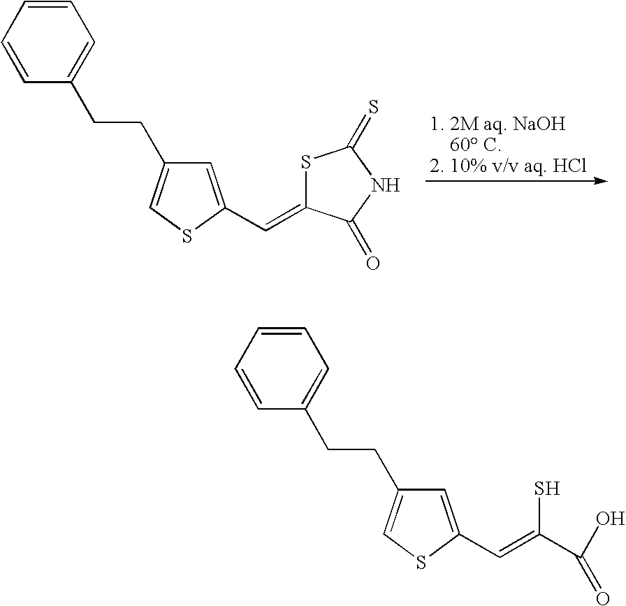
C1=CC=CC(CCC2=CSC(C=C3SC(=S)NC3=O)=C2)=C1.C1=CC=CC(CCC2=CSC(C=C(S)C(O)=O)=C2)=C1
